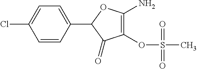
C1=CC(C2C(=O)C(OS(C)(=O)=O)=C(N)O2)=CC=C1Cl
